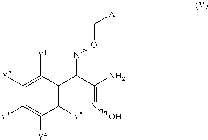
C1([Y1])=C([Y2])C([Y3])=C([Y4])C([Y5])=C1C(=NOC[A])C(=NO)N
